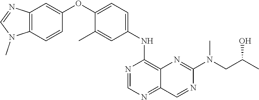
C1=NC(NC2=CC=C(OC3=CC4=C(N(C)C=N4)C=C3)C(C)=C2)=C2N=C(N(C)CC(C)O)N=CC2=N1
